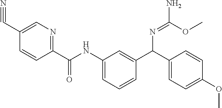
C1=C(C#N)C=CC(C(NC2=CC=CC(C(C3=CC=C(OC)C=C3)N=C(N)OC)=C2)=O)=N1
